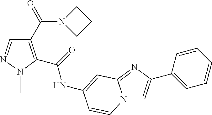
C1(C(N2CCC2)=O)=C(C(=O)NC2=CC3=NC(C4=CC=CC=C4)=CN3C=C2)N(C)N=C1
